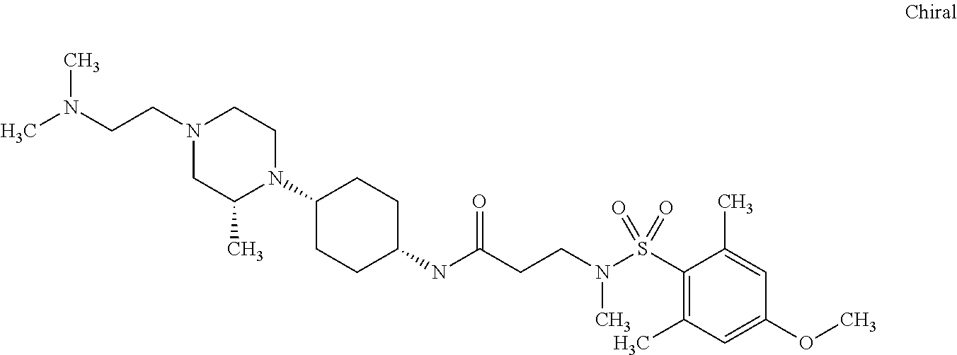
C1(NC(CCN(S(C2=C(C)C=C(OC)C=C2C)(=O)=O)C)=O)CCC(N2CCN(CCN(C)C)CC2C)CC1
